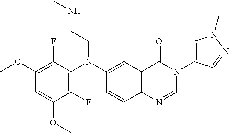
C1(F)=C(N(C2=CC3=C(C=C2)N=CN(C2=CN(C)N=C2)C3=O)CCNC)C(F)=C(OC)C=C1OC
